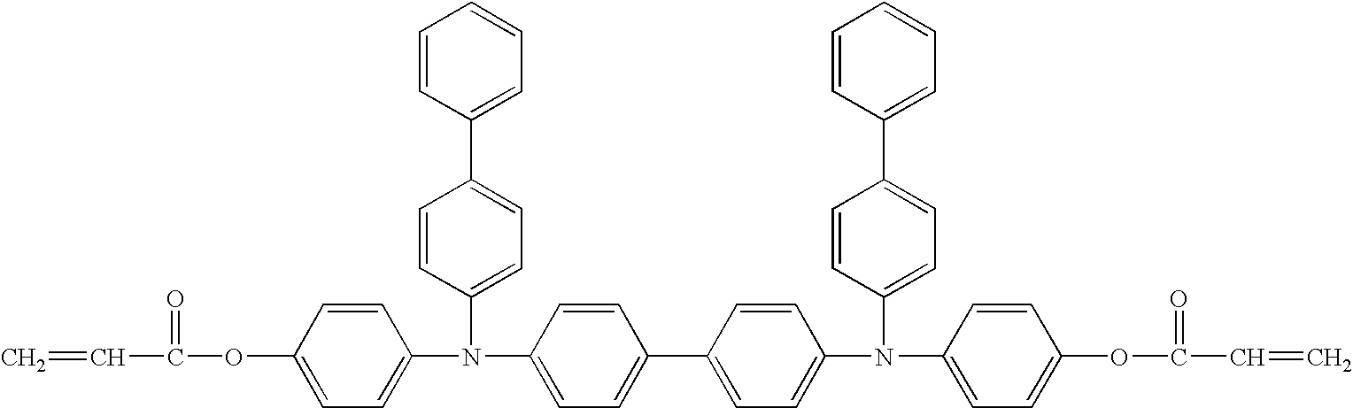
C=CC(=O)OC1=CC=C(N(C2=CC=C(C3=CC=CC=C3)C=C2)C2=CC=C(C3=CC=C(N(C4=CC=C(C5=CC=CC=C5)C=C4)C4=CC=C(OC(=O)C=C)C=C4)C=C3)C=C2)C=C1
